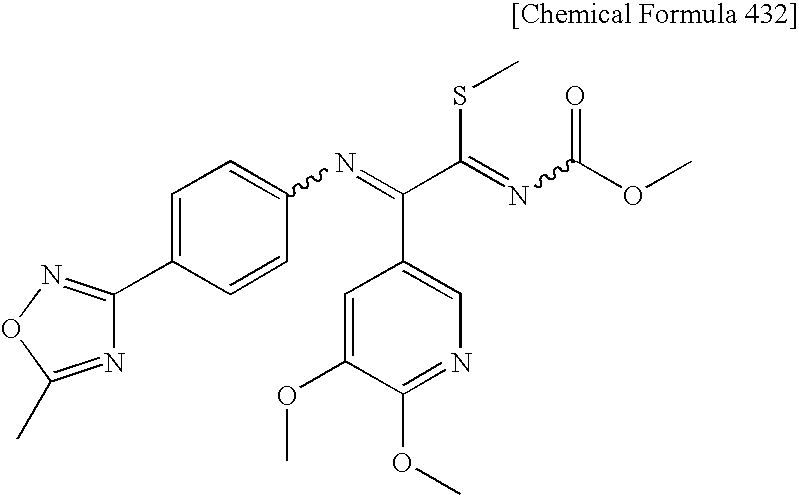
C1(C2=NOC(C)=N2)=CC=C(N=C(C(=NC(OC)=O)SC)C2=CN=C(OC)C(OC)=C2)C=C1
